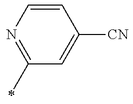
C1(C)=NC=CC([CN])=C1
